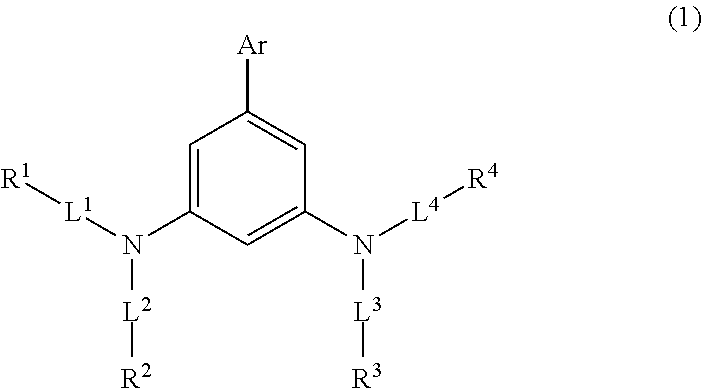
[R1][L1]N([L2][R2])C1=CC([Ar])=CC(N([L3][R3])[L4][R4])=C1
